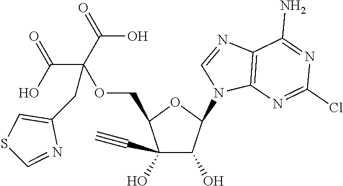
C(C(OCC1C(O)(C#C)C(O)C(N2C3=C(N=C2)C(N)=NC(Cl)=N3)O1)(C(O)=O)C(O)=O)C1=CSC=N1
